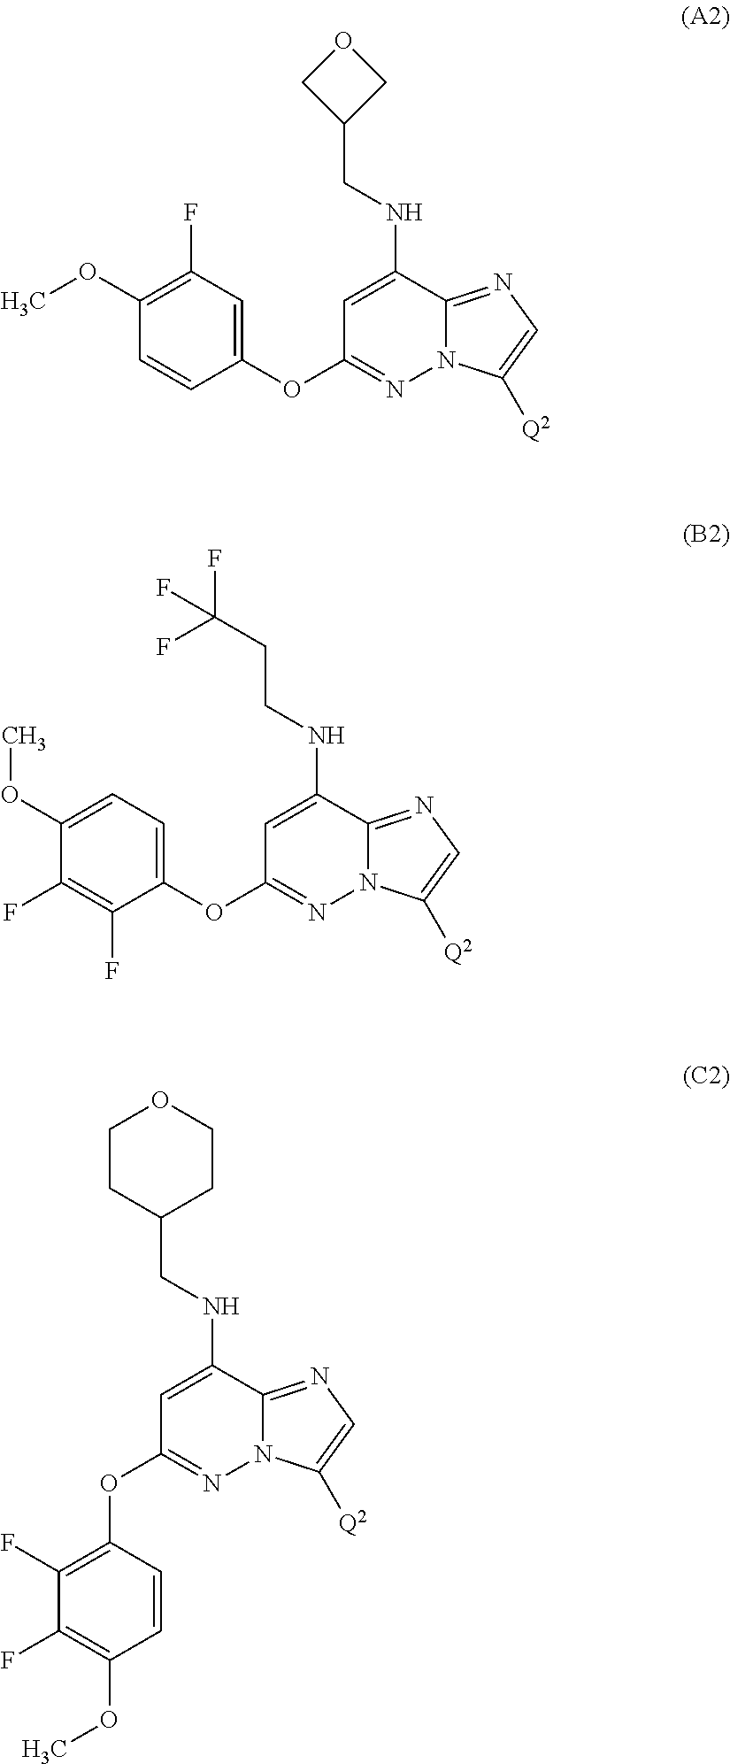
C1(OC2=NN3C(=NC=C3[Q2])C(NCC3COC3)=C2)=CC(F)=C(OC)C=C1.C1(OC2=NN3C(=NC=C3[Q2])C(NCCC(F)(F)F)=C2)=CC=C(OC)C(F)=C1F.C1(OC2=NN3C(=NC=C3[Q2])C(NCC3CCOCC3)=C2)=C(F)C(F)=C(OC)C=C1
